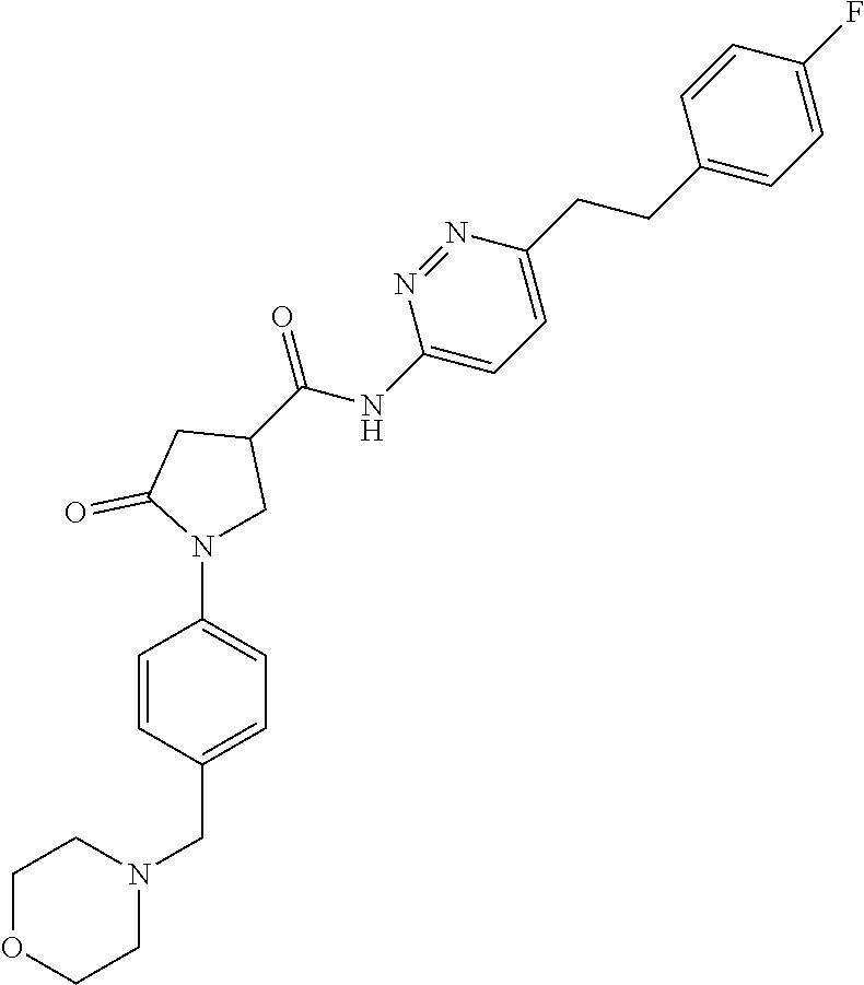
C1OCCN(CC2=CC=C(N3CC(C(=O)NC4=CC=C(CCC5=CC=C(F)C=C5)N=N4)CC3=O)C=C2)C1
